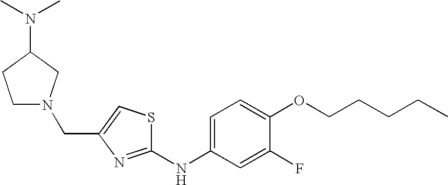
C(C1=CSC(NC2=CC=C(OCCCCC)C(F)=C2)=N1)N1CCC(N(C)C)C1
